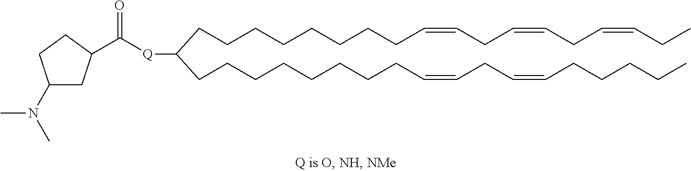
C(CCCCCCCC=CCC=CCCCCC)C(CCCCCCCCC=CCC=CCC=CCC)[Q]C(C1CC(N(C)C)CC1)=O
